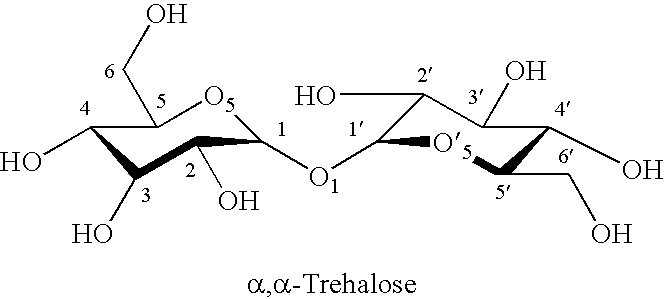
C1(O)C(O)C(O)C([O1]C2C(O)C(O)C(O)C(CO)[O5]2)[O5]C1CO
